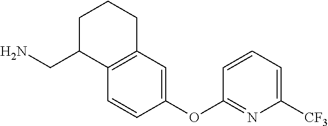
C(C1C2=C(CCC1)C=C(OC1=NC([CF3])=CC=C1)C=C2)N
